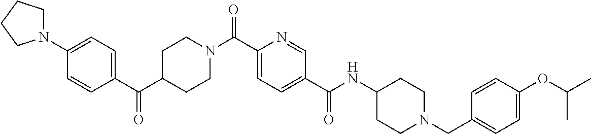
C1CN(C(C2=CC=C(C(=O)NC3CCN(CC4=CC=C(OC(C)C)C=C4)CC3)C=N2)=O)CCC1C(C1=CC=C(N2CCCC2)C=C1)=O
